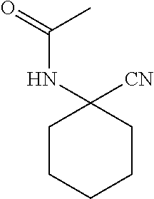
C1CCCCC1(NC(=O)C)[CN]
